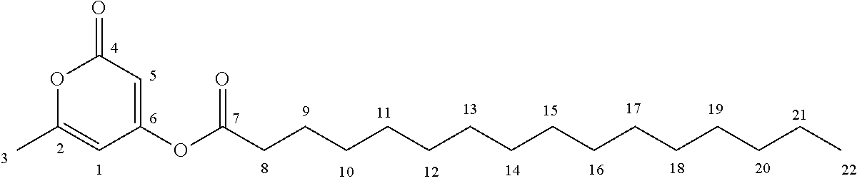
C1(OC(CCCCCCCCCCCCCCC)=O)=CC(=O)OC(C)=C1
